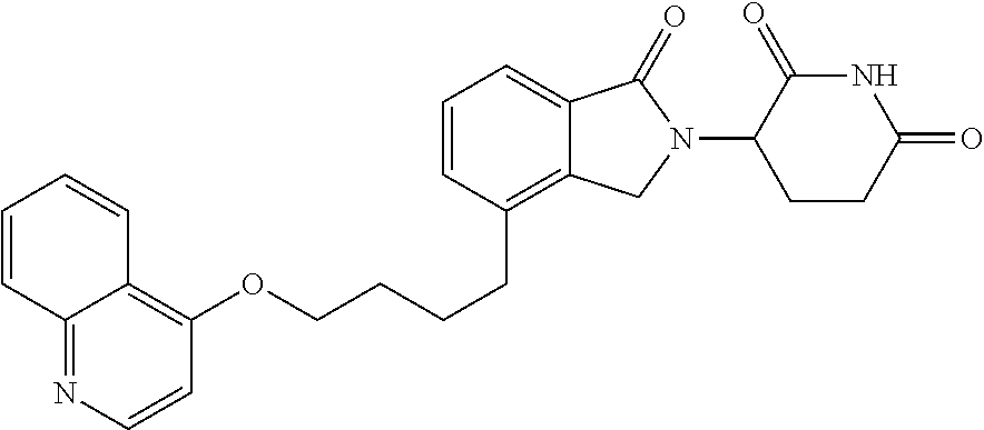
C1=CC(CCCCOC2=C3C=CC=CC3=NC=C2)=C2C(=C1)C(=O)N(C1C(=O)NC(=O)CC1)C2
